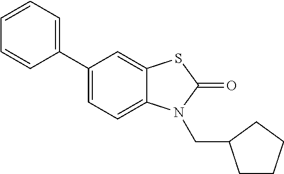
C1(C2=CC=C3C(=C2)SC(=O)N3CC2CCCC2)=CC=CC=C1
